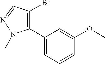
C1(C2=C(Br)C=NN2C)=CC=CC(OC)=C1
